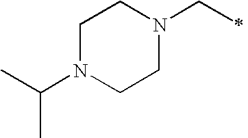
CC(N1CCN(CC)CC1)C
